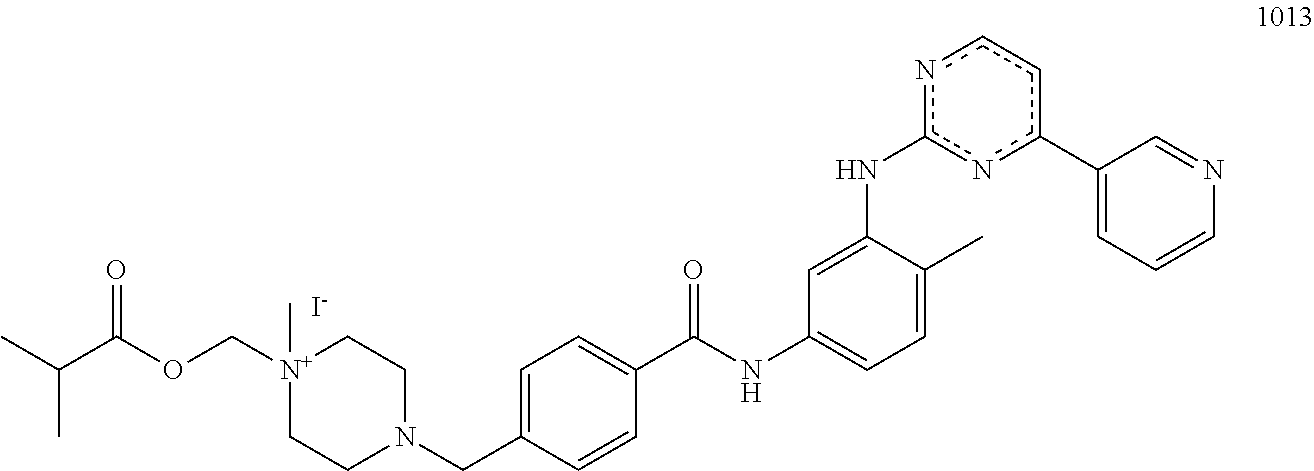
C1=C(CN2CC[N+](C)(COC(C(C)C)=O)CC2)C=CC(C(=O)NC2=CC=C(C)C(Nc3nc(C4=CC=CN=C4)ccn3)=C2)=C1.[I-]
